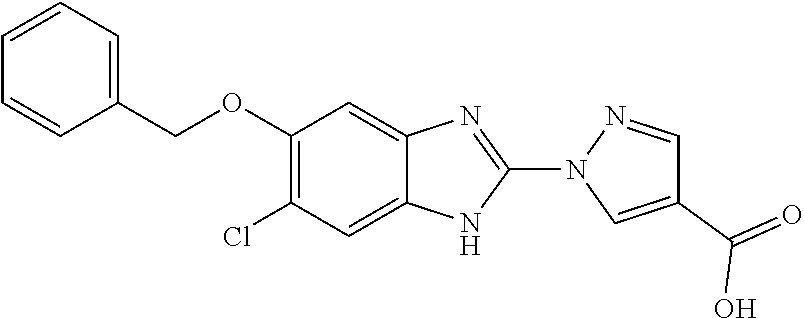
O(C1=C(Cl)C=C2C(=C1)N=C(N1C=C(C(=O)O)C=N1)N2)CC1=CC=CC=C1
